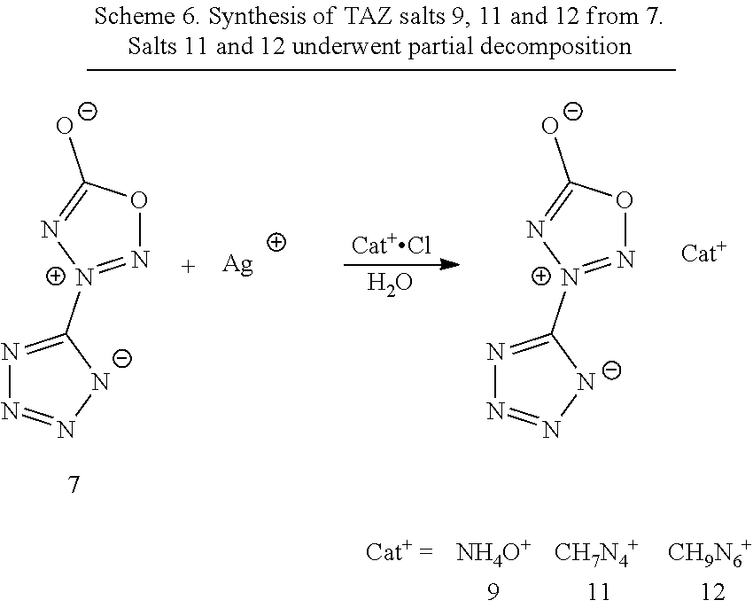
N1=C([N+]2=NOC([O-])=N2)[N-]N=N1.N1=C([N+]2=NOC([O-])=N2)[N-]N=N1.[Cat+Cl].O.[Ag].[NH4O+].[CH7N4+].[CH9N6+]
